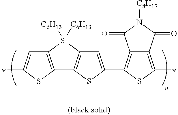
C12=C(SC(C)=C1)C1=C([Si]2([C6H13])[C6H13])C=C(C2=C3C(=C(C)S2)C(=O)N([C8H17])C3=O)S1
